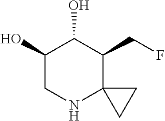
C1(O)CNC2(C(CF)C1O)CC2
